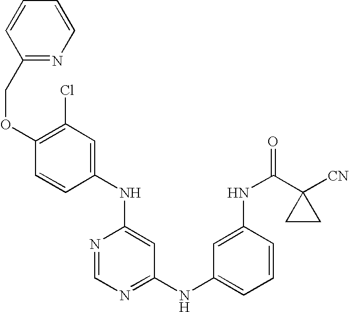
C1(NC2=CC(Cl)=C(OCC3=NC=CC=C3)C=C2)=CC(NC2=CC=CC(NC(C3([CN])CC3)=O)=C2)=NC=N1
